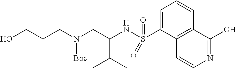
C1=C(S(NC(CN(CCCO)[Boc])C(C)C)(=O)=O)C2=C(C=C1)C(O)=NC=C2
